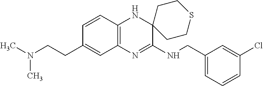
C12=C(N=C(NCC3=CC=CC(Cl)=C3)C3(N1)CCSCC3)C=C(CCN(C)C)C=C2
